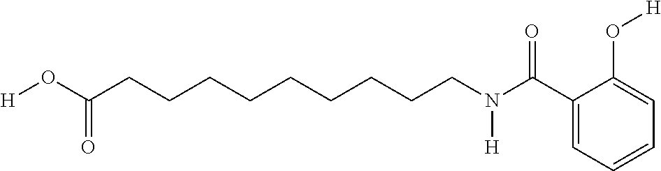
C(CCCCCCC(O[H])=O)CCN(C(C1=CC=CC=C1O[H])=O)[H]
